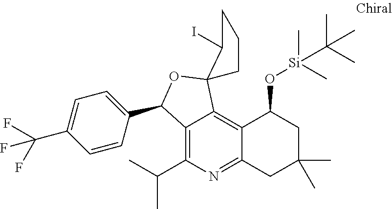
C1(C(C)C)=C2C(=C3C(=N1)CC(C)(C)CC3O[Si](C(C)(C)C)(C)C)C1(OC2C2=CC=C(C(F)(F)F)C=C2)CCCC1I
